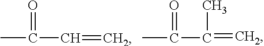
C(C=C)(C)=O.C(C(=C)C)(C)=O
